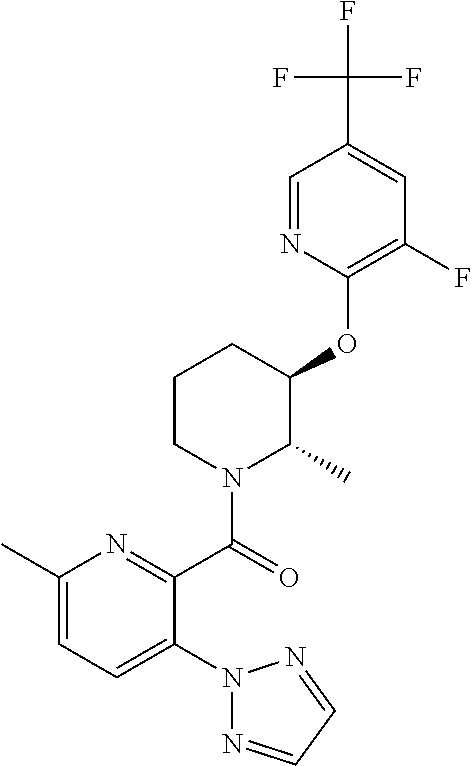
C1(C(N2C(C)C(OC3=C(F)C=C(C(F)(F)F)C=N3)CCC2)=O)=NC(C)=CC=C1N1N=CC=N1
